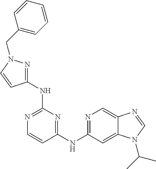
N1=C(NC2=NN(CC3=CC=CC=C3)C=C2)N=C(NC2=NC=C3C(=C2)N(C(C)C)C=N3)C=C1
